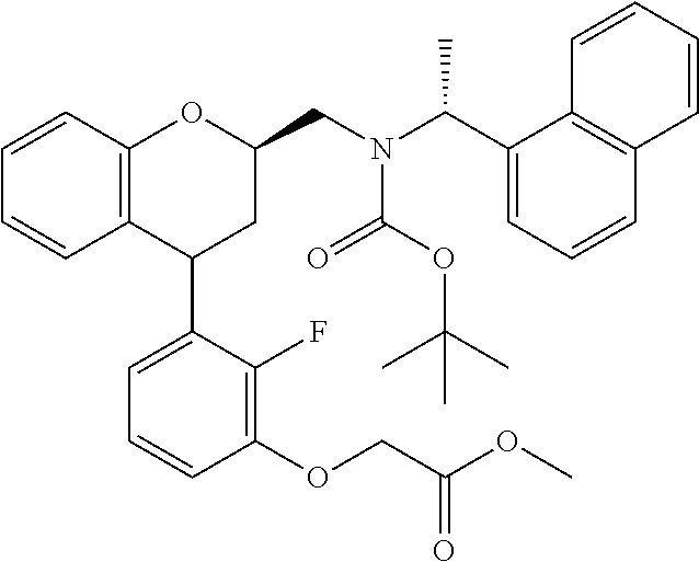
C12=C(C=CC=C1)OC(CN(C(C1=CC=CC3=C1C=CC=C3)C)C(OC(C)(C)C)=O)CC2C1=CC=CC(OCC(OC)=O)=C1F
